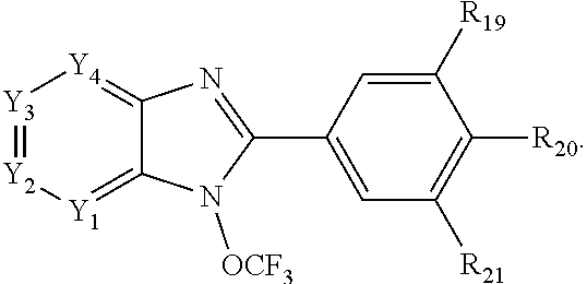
[R21]C1=C([R20])C([R19])=CC(C2=NC3=[Y4][Y3]=[Y2][Y1]=C3N2[OCF3])=C1
